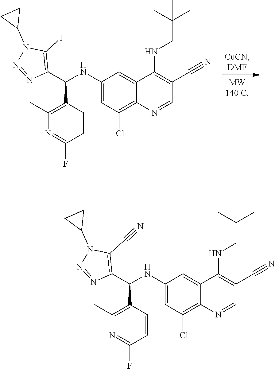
C1(C(C2=C(I)N(C3CC3)N=N2)NC2=CC(Cl)=C3C(=C2)C(NCC(C)(C)C)=C(C#N)C=N3)=C(C)N=C(F)C=C1.C1(C(C2=C(C#N)N(C3CC3)N=N2)NC2=CC(Cl)=C3C(=C2)C(NCC(C)(C)C)=C(C#N)C=N3)=C(C)N=C(F)C=C1
